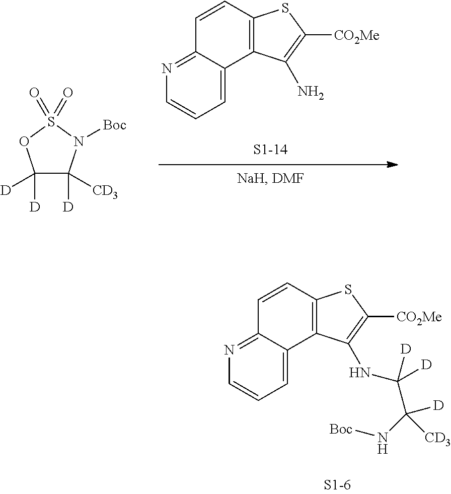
C1([D])([D])C([CD3])([D])N([Boc])S(=O)(=O)O1.C1=C2C(=NC=C1)C=CC1=C2C(N)=C([CO2Me])S1.C1=C2C(=NC=C1)C=CC1=C2C(NC(C(N[Boc])([D])[CD3])([D])[D])=C([CO2Me])S1
